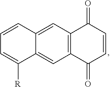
C12=C(C=C3C(=C1)C([R])=CC=C3)C(=O)C=CC2=O
